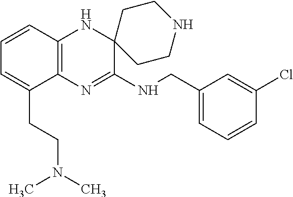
C12=C(N=C(NCC3=CC=CC(Cl)=C3)C3(N1)CCNCC3)C(CCN(C)C)=CC=C2
